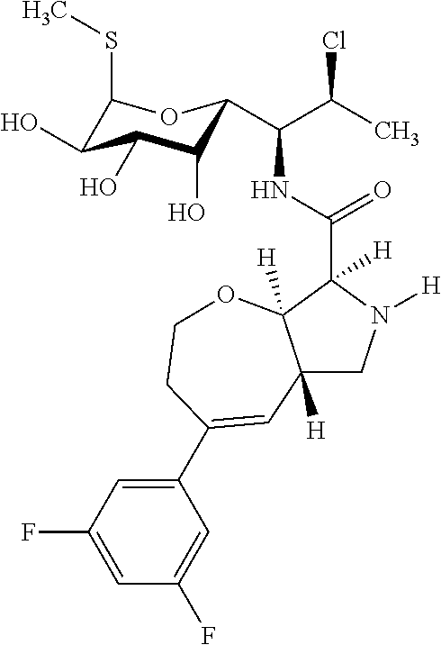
C12([H])CN([H])C(C(NC(C(C)Cl)C3C(O)C(O)C(O)C(SC)O3)=O)([H])C1([H])OCCC(C1=CC(F)=CC(F)=C1)=C2
